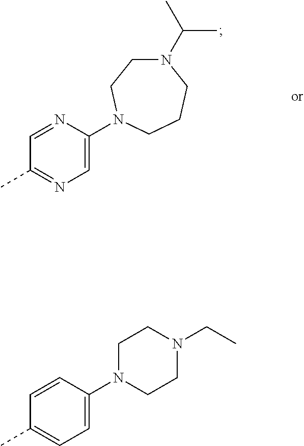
C1=CC(N2CCN(CC)CC2)=CC=C1C.C1=NC(N2CCN(C(C)C)CCC2)=CN=C1C
